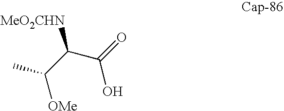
CC(C(C(=O)O)[MeO2CHN])[OMe]
